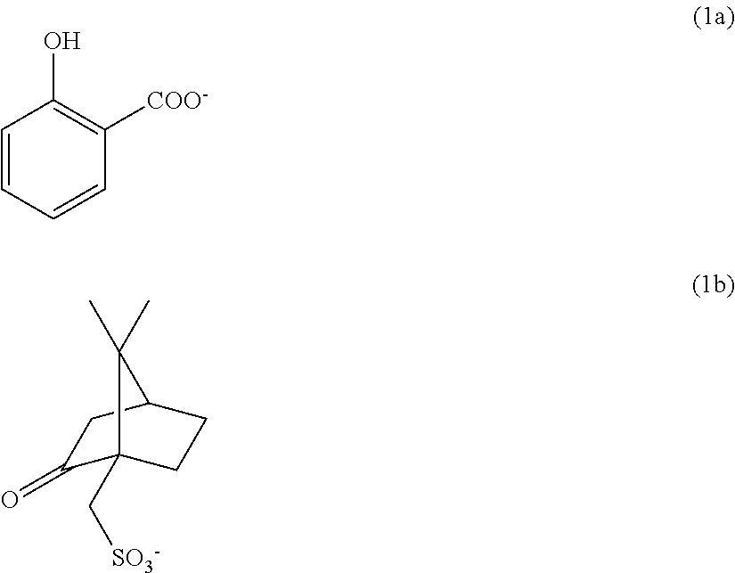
C1=CC=CC([COO-])=C1O.C1(=O)C2(C[SO3-])CCC(C1)C2(C)C
